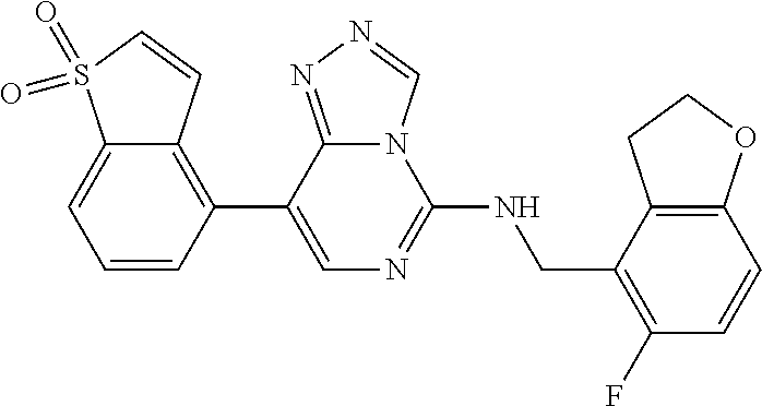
C1=CC(C2=CN=C(NCC3=C(F)C=CC4=C3CCO4)N3C2=NN=C3)=C2C(=C1)S(=O)(=O)C=C2
